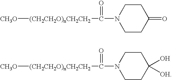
[CH3O][(CH2CH2O)nCH2CH2]C(=O)N1CCC(=O)CC1.[CH3O][(CH2CH2O)nCH2CH2]C(=O)N1CCC(O)([OH])CC1
